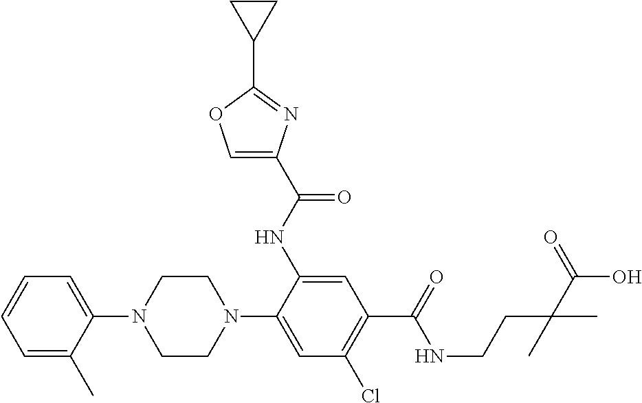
C1=C(C)C(N2CCN(C3=CC(Cl)=C(C(=O)NCCC(C(O)=O)(C)C)C=C3NC(C3=COC(C4CC4)=N3)=O)CC2)=CC=C1
